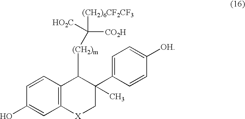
C12=C(C=CC(O)=C1)C([(CH2)m]C([(CH2)6CF2CF3])([HO2C])[CO2H])C(C1=CC=C([OH])C=C1)(C)C[X]2
